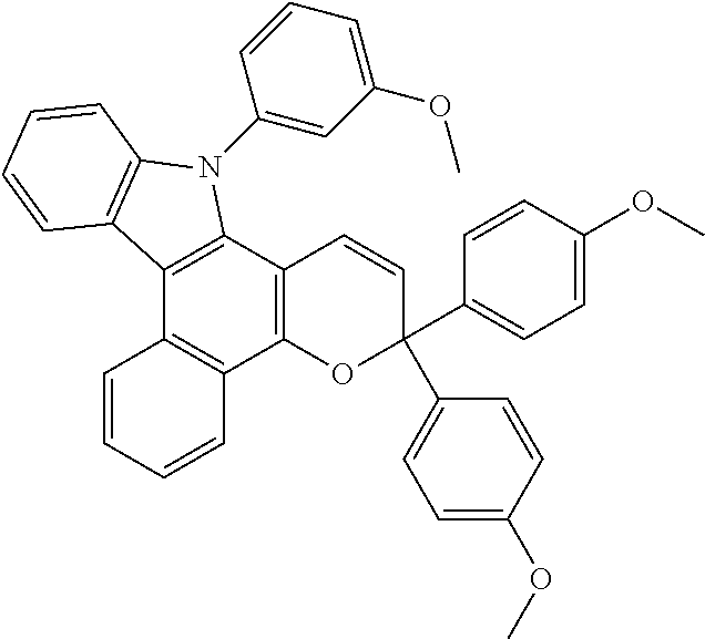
C12=C(C3=C(C4=C1C=CC=C4)OC(C1=CC=C(OC)C=C1)(C1=CC=C(OC)C=C1)C=C3)N(C1=CC(OC)=CC=C1)C1=C2C=CC=C1
